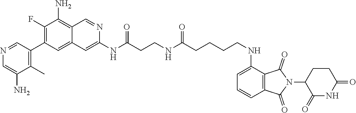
N(C(CCNC(CCCCNC1=CC=CC2=C1C(=O)N(C1CCC(=O)NC1=O)C2=O)=O)=O)C1=CC2=CC(C3=C(C)C(N)=CN=C3)=C(F)C(N)=C2C=N1
